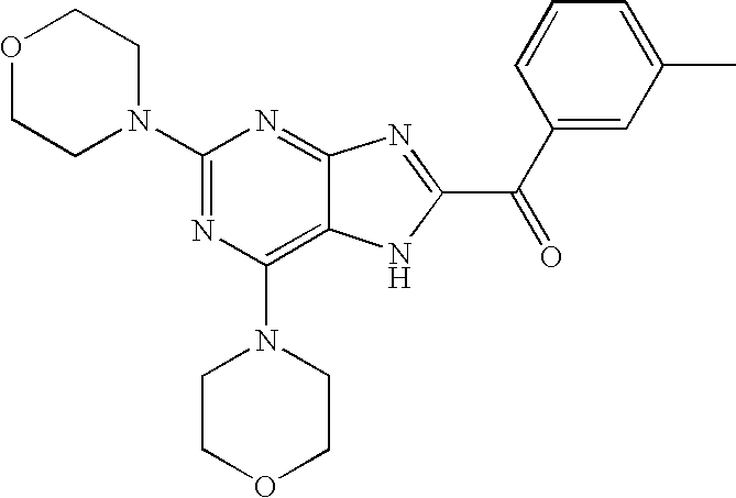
C1(N2CCOCC2)=NC(N2CCOCC2)=C2C(=N1)N=C(C(C1=CC(C)=CC=C1)=O)N2
